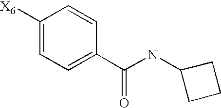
C1([X6])=CC=C(C(NC2CCC2)=O)C=C1
